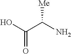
OC(C(N)[Me])=O
